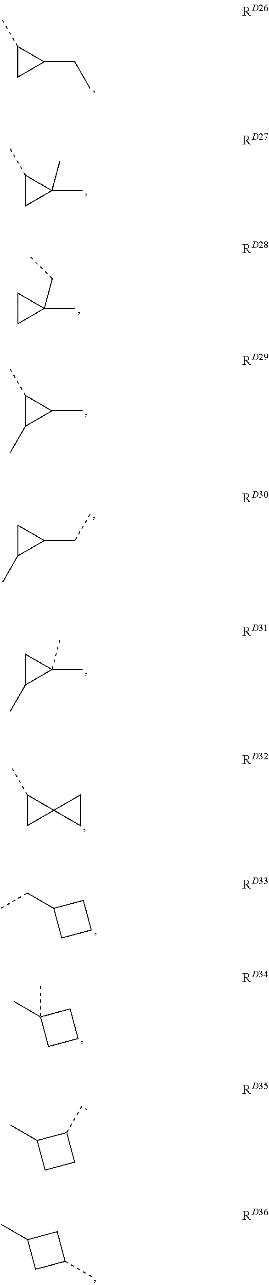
C1(C)CC1CC.C1(C)CC1(C)C.C1CC1(C)CC.C1(C)C(C)C1C.C1C(C)C1CC.C1C(C)C1(C)C.C1(C)CC12CC2.C(C1CCC1)C.CC1(C)CCC1.CC1CCC1C.CC1CC(C)C1
